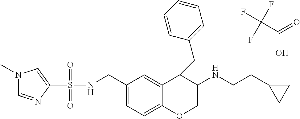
C1=C(CNS(C2=CN(C)C=N2)(=O)=O)C=C2C(=C1)OCC(NCCC1CC1)C2CC1=CC=CC=C1.C(=O)(O)C(F)(F)F
